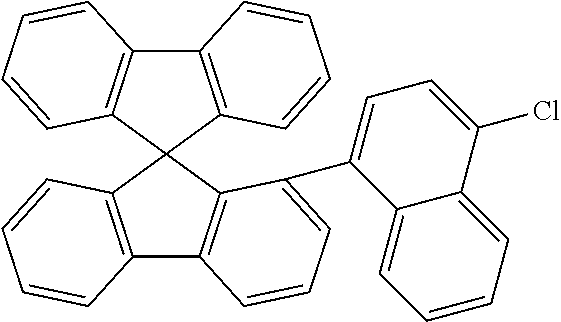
C12=C(C=CC=C1)C1(C3=C2C=CC=C3C2=CC=C(Cl)C3=CC=CC=C23)C2=C(C3=C1C=CC=C3)C=CC=C2
